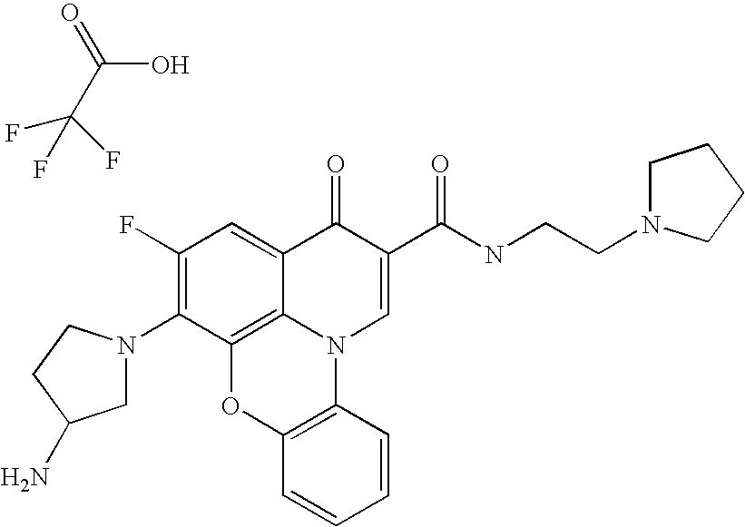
C(C(O)=O)(F)(F)F.C1(F)=C(N2CC(N)CC2)C2=C3C(=C1)C(=O)C(C(NCCN1CCCC1)=O)=CN3C1=C(O2)C=CC=C1
